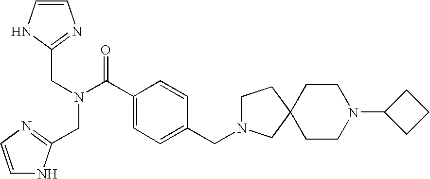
C1=CNC(CN(C(C2=CC=C(CN3CCC4(C3)CCN(C3CCC3)CC4)C=C2)=O)CC2=NC=CN2)=N1
